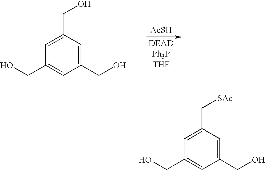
[AcSH].C1(CO)=CC(CO)=CC(CO)=C1.C1(CO)=CC(C[SAc])=CC(CO)=C1
